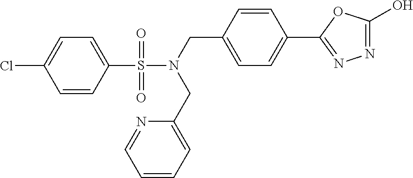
ClC1=CC=C(S(N(CC2=CC=CC=N2)CC2=CC=C(C3=NN=C(O)O3)C=C2)(=O)=O)C=C1
